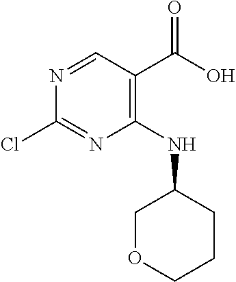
C1(NC2CCCOC2)=C(C(=O)O)C=NC(Cl)=N1
